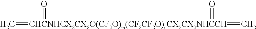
C=[CHCNHCX2CX2O(CF2O)m(CF2CF2O)nCX2CX2NHCCH](=O)(=O)=C
